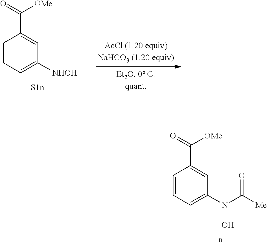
C1=CC=C(N(C([Me])=O)O)C=C1C(=O)[OMe].C1=CC=C([NHOH])C=C1C(=O)[OMe]
